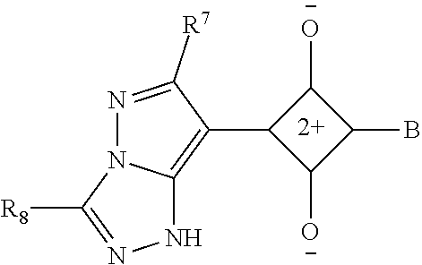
N1=C([R7])C(C2C([O-])C(B)C2[O-])=C2N1C([R8])=NN2
